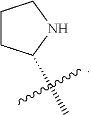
C1CC(C)NC1
